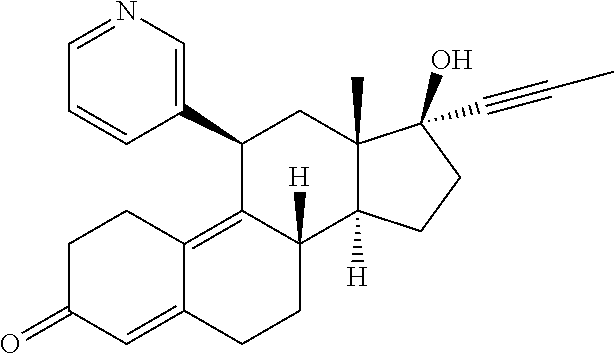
C1=NC=C(C2C3=C4C(=CC(=O)CC4)CCC3([H])C3([H])C(C)(C2)C(O)(C#CC)CC3)C=C1
